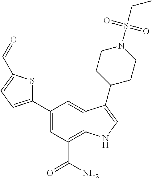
C1(C2=CC=C(C=O)S2)=CC(C(N)=O)=C2C(=C1)C(C1CCN(S(CC)(=O)=O)CC1)=CN2
